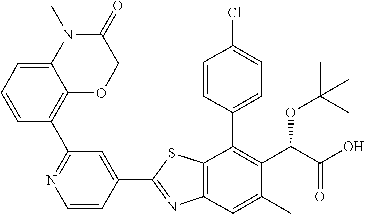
C1=CC(C2=C(C(OC(C)(C)C)C(=O)O)C(C)=CC3=C2SC(C2=CC(C4=C5C(=CC=C4)N(C)C(=O)CO5)=NC=C2)=N3)=CC=C1Cl
